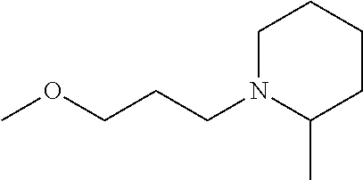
COCCCN1C(C)CCCC1
